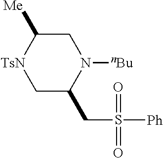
C1C(CS([Ph])(=O)=O)N([nBu])CC([Me])[TsN]1
